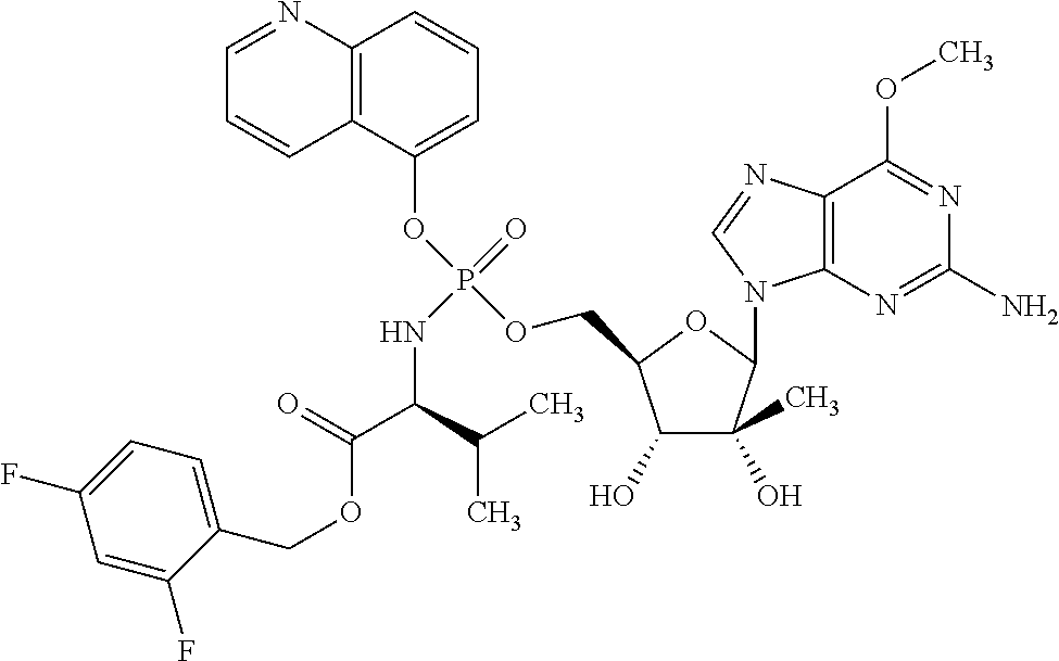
C1(O)C(C)(O)C(N2C3=C(N=C2)C(OC)=NC(N)=N3)OC1COP(OC1=CC=CC2=C1C=CC=N2)(=O)NC(C(OCC1=CC=C(F)C=C1F)=O)C(C)C
